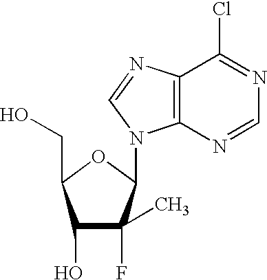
C1(O)C(F)(C)C(N2C3=C(C(Cl)=NC=N3)N=C2)OC1CO
